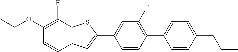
CCOC1=C(F)C2=C(C=C1)C=C(C1=CC(F)=C(C3=CC=C(CCC)C=C3)C=C1)S2
